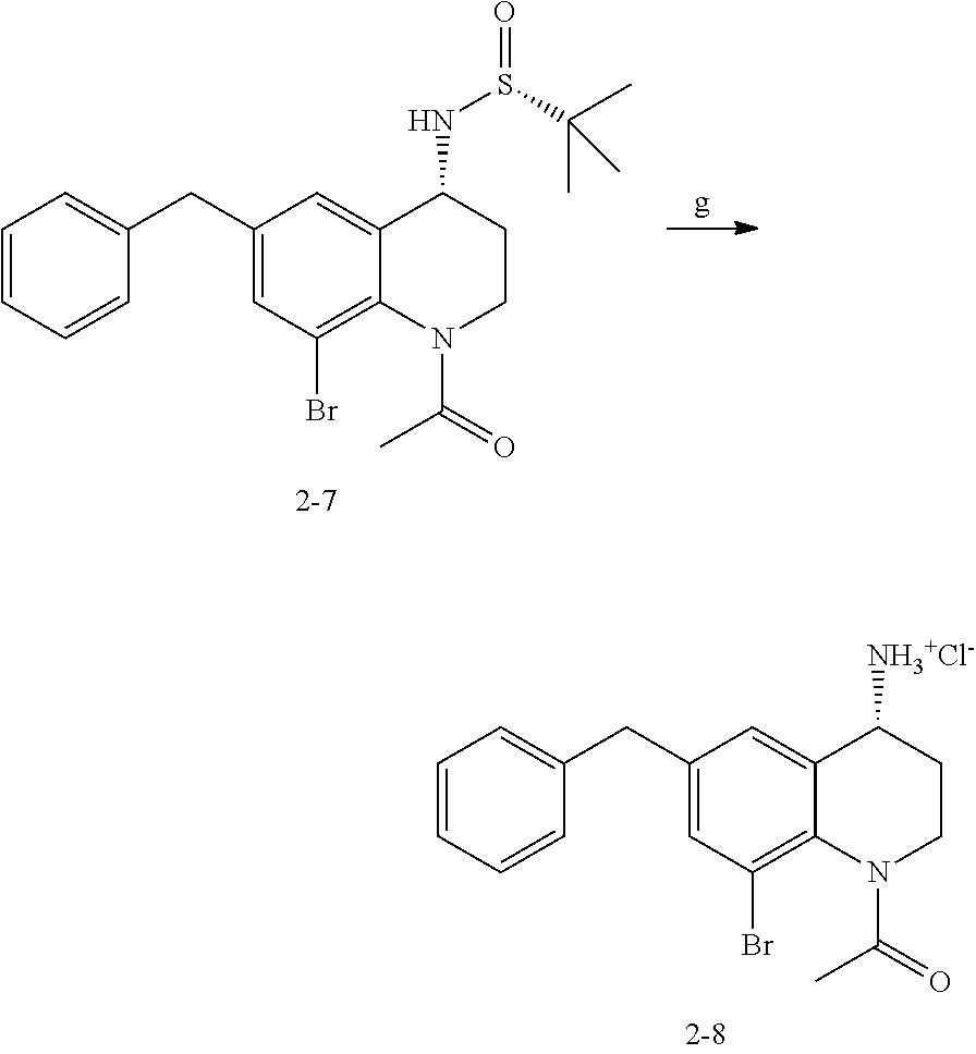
C1=CC=CC(CC2=CC(Br)=C3C(=C2)C([NH3+Cl-])CCN3C(=O)C)=C1.[g].C1=CC=CC(CC2=CC(Br)=C3C(=C2)C(NS(C(C)(C)C)=O)CCN3C(=O)C)=C1
